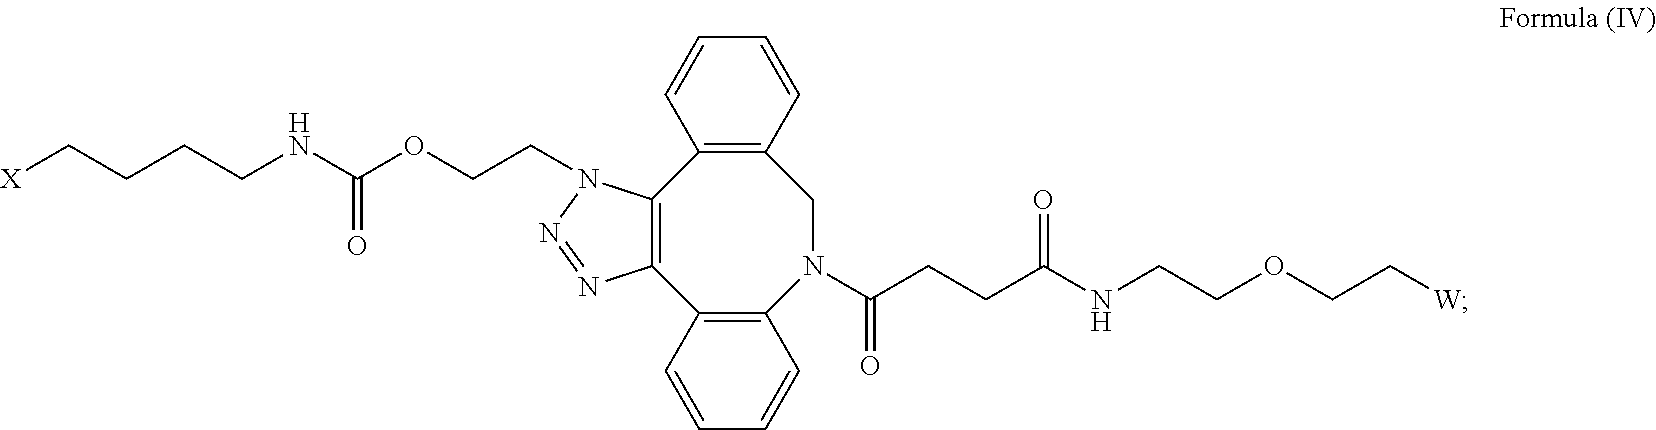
C12=C(C=CC=C1)CN(C(CCC(NCCOCC[W])=O)=O)C1=C(C3=C2N(CCOC(NCCCC[X])=O)N=N3)C=CC=C1
